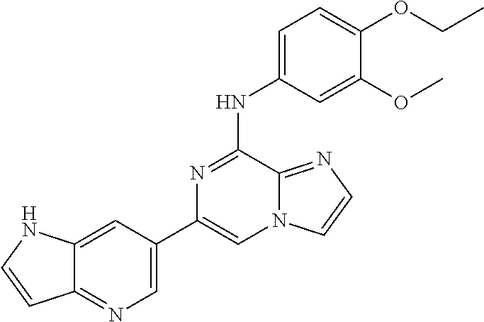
C1(C2=CN=C3C(=C2)NC=C3)=CN2C(=NC=C2)C(NC2=CC=C(OCC)C(OC)=C2)=N1
